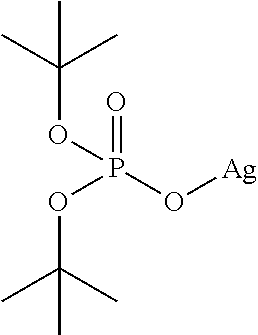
C(C)(OP(O[Ag])(=O)OC(C)(C)C)(C)C
